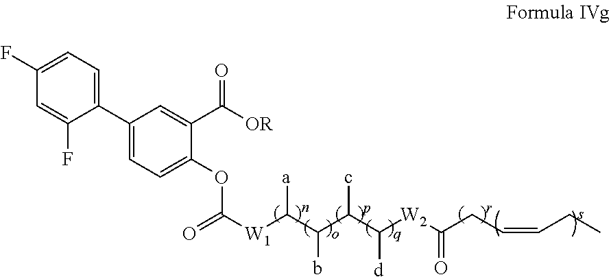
C1=C(C2=CC=C(F)C=C2F)C=C(C([OR])=O)C(OC([W1]C(C(C(C([W2]C(CC=CCC)=O)[d])c)b)[a])=O)=C1
